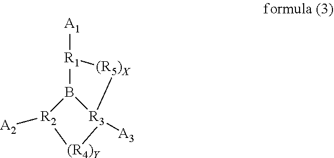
B12[R1]([A1])[(R5)X][R3]1([A3])[(R4)Y][R2]2[A2]
